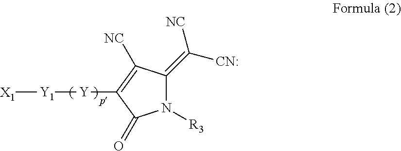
C1([Y][Y1][X1])=C([NC])C(=C([CN:])[NC])N([R3])C1=O
